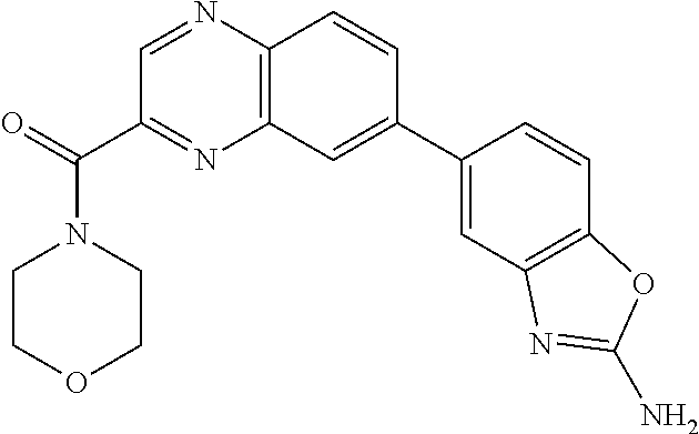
C12=C(C=C(C3=CC4=C(C=C3)OC(N)=N4)C=C1)N=C(C(=O)N1CCOCC1)C=N2
